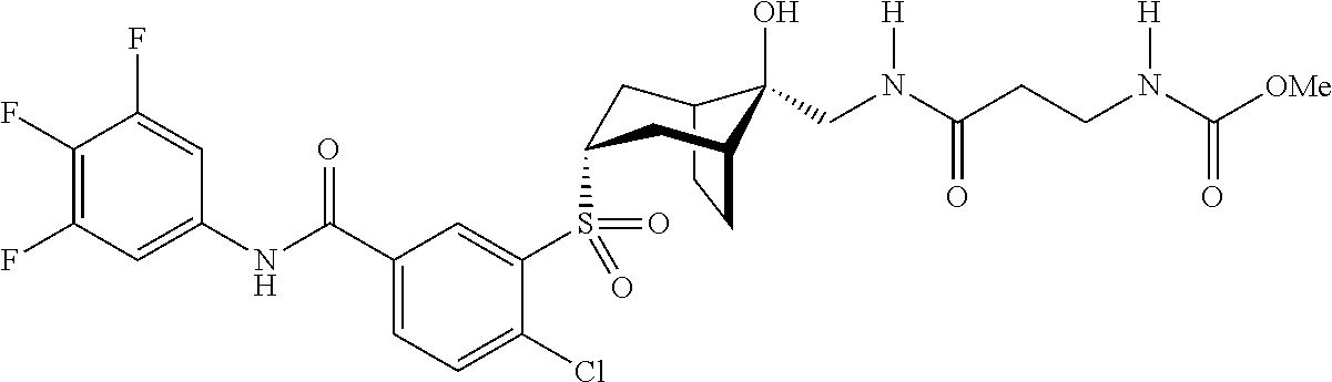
C1(F)=C(F)C=C(NC(C2=CC=C(Cl)C(S(=O)(=O)C3CC4C(O)(CN(C(CCN([H])C(=O)[OMe])=O)[H])C(CC4)C3)=C2)=O)C=C1F
